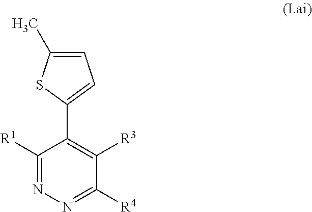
C1([R1])=NN=C([R4])C([R3])=C1C1=CC=C(C)S1
